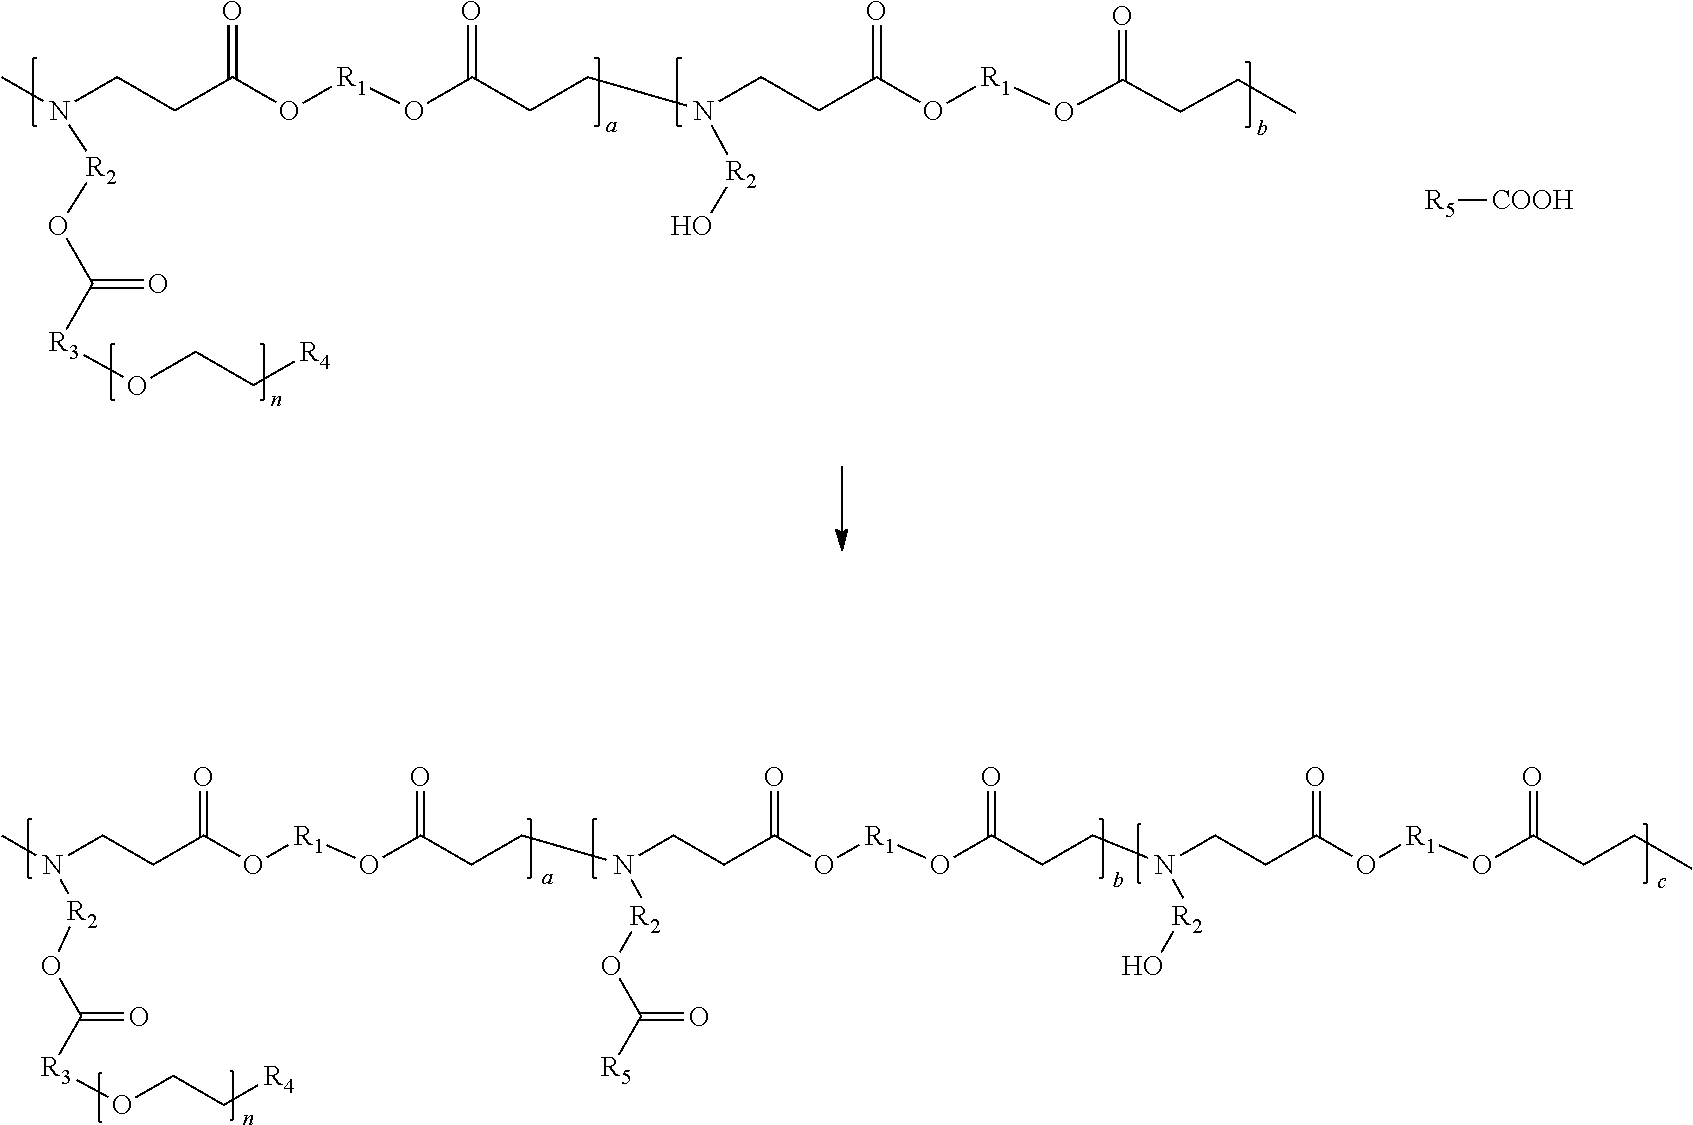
CN(CCC(O[R1]OC(CCN(CCC(O[R1]OC(CCC)=O)=O)[R2]O)=O)=O)[R2]OC([R3]OCC[R4])=O.[R5][COOH].CN(CCC(O[R1]OC(CCN(CCC(O[R1]OC(CCN(CCC(O[R1]OC(CCC)=O)=O)[R2]O)=O)=O)[R2]OC([R5])=O)=O)=O)[R2]OC([R3]OCC[R4])=O
